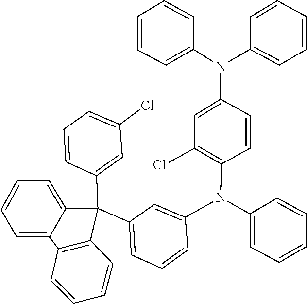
C1=CC=CC(N(C2=CC(Cl)=C(N(C3=CC(C4(C5=CC(Cl)=CC=C5)C5=CC=CC=C5C5=C4C=CC=C5)=CC=C3)C3=CC=CC=C3)C=C2)C2=CC=CC=C2)=C1
